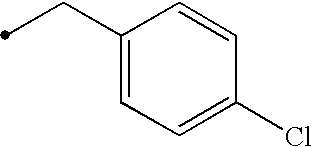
C(C1=CC=C(Cl)C=C1)C
